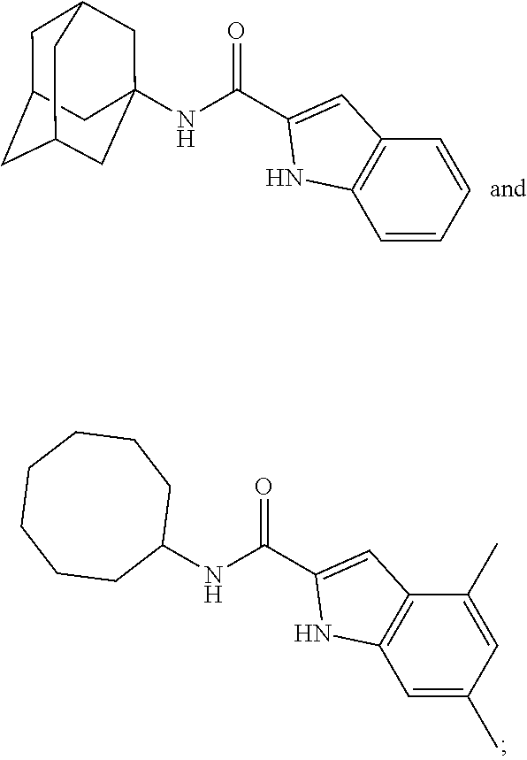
C1=CC=CC2=C1NC(C(NC13CC4CC(CC(C1)C4)C3)=O)=C2.C1=C(C)C=C(C)C2=C1NC(C(NC1CCCCCCC1)=O)=C2
